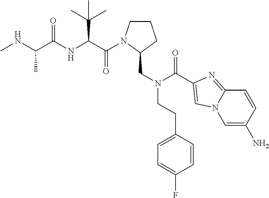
CNC(C(NC(C(=O)N1CCCC1CN(CCC1=CC=C(F)C=C1)C(=O)C1=CN2C=C(N)C=CC2=N1)C(C)(C)C)=O)C
